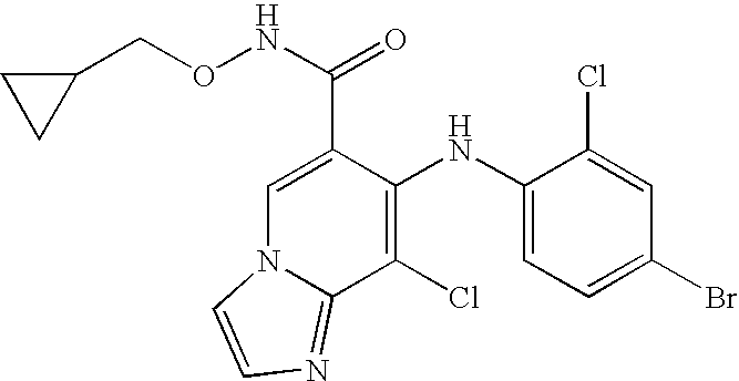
C1(Cl)=C(NC2=CC=C(Br)C=C2Cl)C(C(=O)NOCC2CC2)=CN2C1=NC=C2
